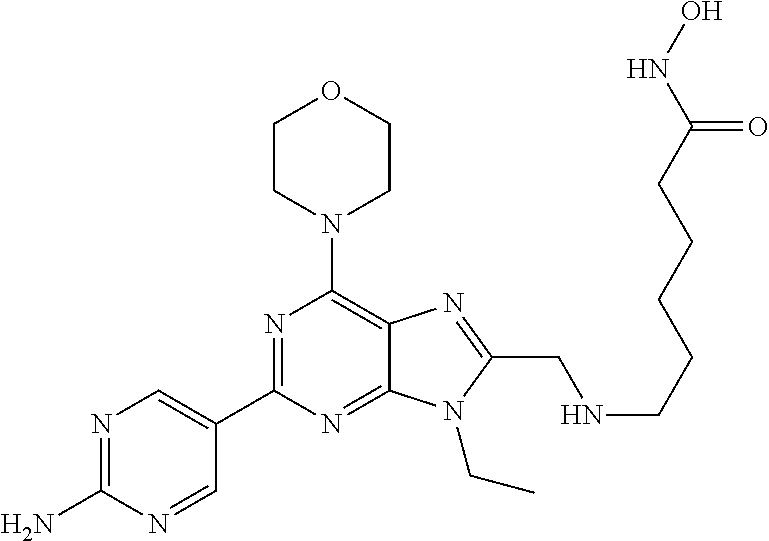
C1CN(C2=C3C(=NC(C4=CN=C(N)N=C4)=N2)N(CC)C(CNCCCCCC(NO)=O)=N3)CCO1
